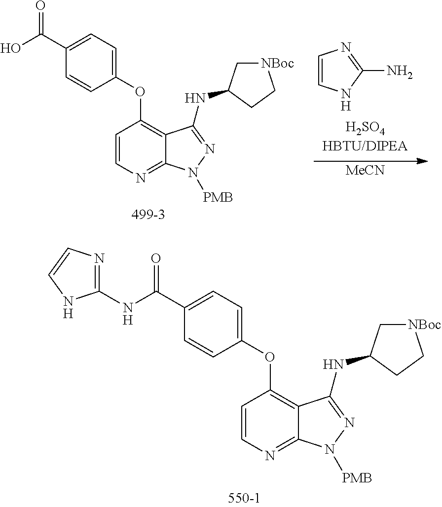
C1=CNC(N)=N1.C1=CN=C2C(=C1OC1=CC=C(C(O)=O)C=C1)C(NC1C[NBoc]CC1)=NN2[PMB].[MeCN].C1=CN=C2C(=C1OC1=CC=C(C(NC3=NC=CN3)=O)C=C1)C(NC1C[NBoc]CC1)=NN2[PMB]
